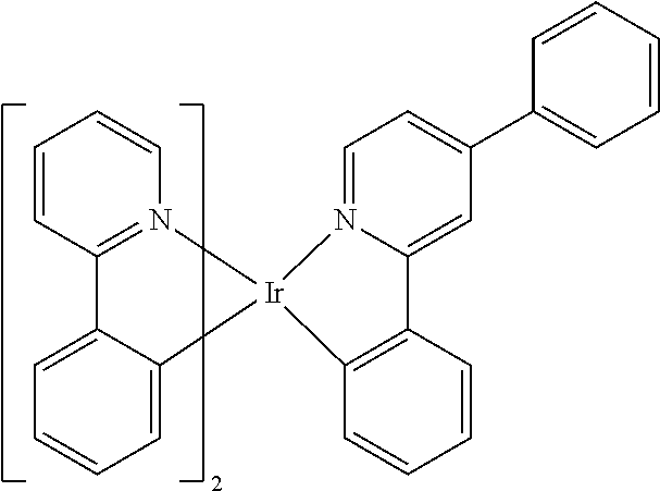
C1=CC=CN2=C1C1=CC=CC=C1[Ir]21N2=CC=C(C3=CC=CC=C3)C=C2C2=C1C=CC=C2
